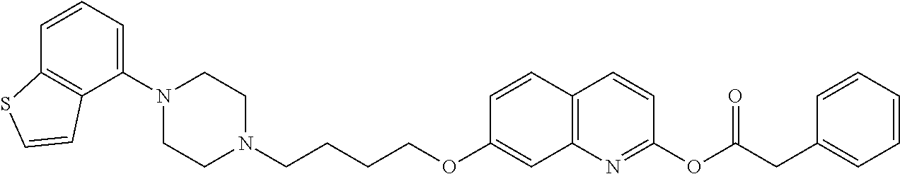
C1(N2CCN(CCCCOC3=CC4=C(C=C3)C=CC(OC(CC3=CC=CC=C3)=O)=N4)CC2)=CC=CC2=C1C=CS2
